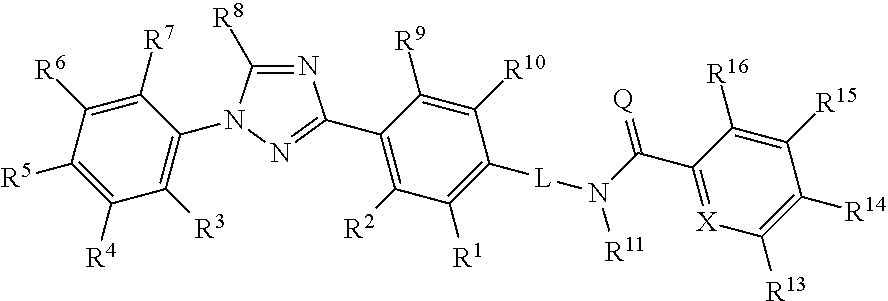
C1([R6])=C([R7])C(N2C([R8])=NC(C3=C([R2])C([R1])=C([L]N([R11])C(=[Q])C4=[X]C([R13])=C([R14])C([R15])=C4[R16])C([R10])=C3[R9])=N2)=C([R3])C([R4])=C1[R5]
